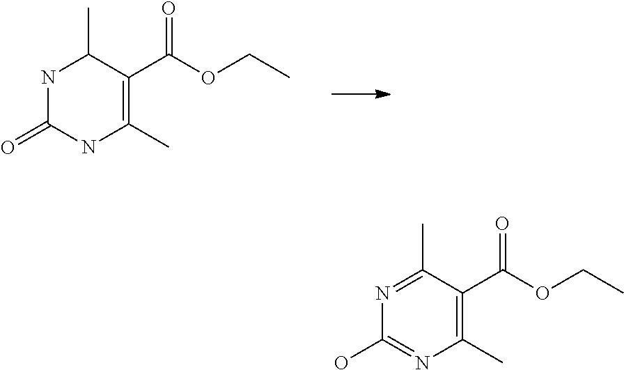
N1C(=O)NC(C)=C(C(OCC)=O)C1C.N1=C(C)C(C(OCC)=O)=C(C)N=C1O
